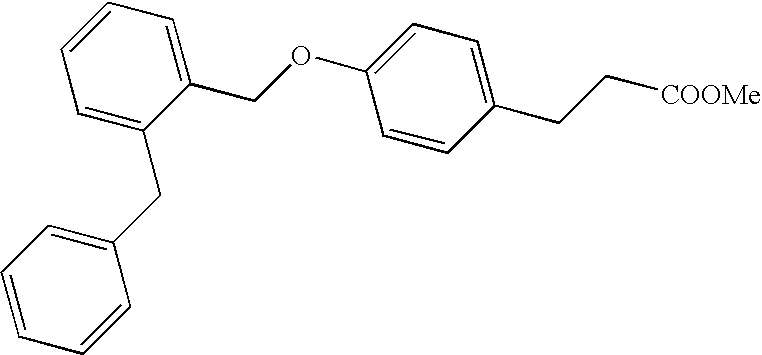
C1=CC=C(COC2=CC=C(CC[COOMe])C=C2)C(CC2=CC=CC=C2)=C1
